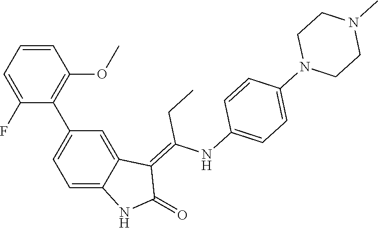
C1=CC=C(F)C(C2=CC=C3C(=C2)C(=C(NC2=CC=C(N4CCN(C)CC4)C=C2)CC)C(=O)N3)=C1OC
